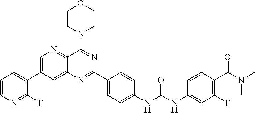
C1=C(C2=CC=CN=C2F)C=C2C(=N1)C(N1CCOCC1)=NC(C1=CC=C(NC(NC3=CC(F)=C(C(N(C)C)=O)C=C3)=O)C=C1)=N2
